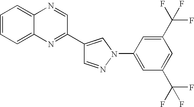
C1=NN(C2=CC(C(F)(F)F)=CC(C(F)(F)F)=C2)C=C1C1=NC2=CC=CC=C2N=C1
